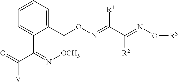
C1=CC=C(CON=C(C(=NO[R3])[R2])[R1])C(C(C(=O)[V])=N[OCH3])=C1
